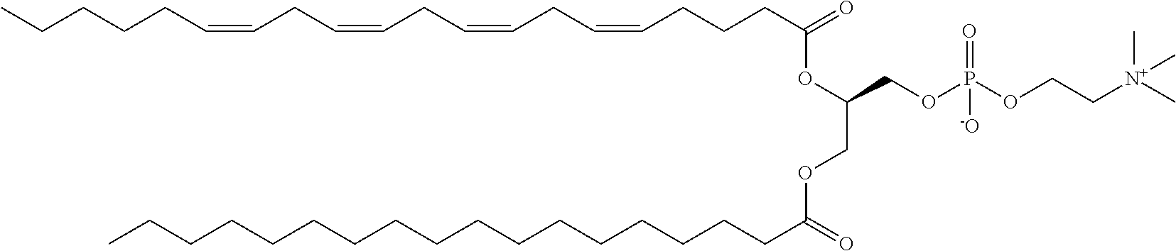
C(CCCCCCCCCCCCCCC(=O)OCC(COP(OCC[N+](C)(C)C)(=O)[-O])OC(CCCC=CCC=CCC=CCC=CCCCCC)=O)CC
